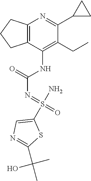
N(C1=C(CC)C(C2CC2)=NC2=C1CCC2)C(N=S(=O)(N)C1=CN=C(C(C)(C)O)S1)=O
